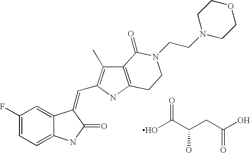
C1=C2C(=CC=C1F)NC(=O)C2=CC1=C(C)C2=C(N1)CCN(CCN1CCOCC1)C2=O.OC(=O)C(O)CC(=O)O
